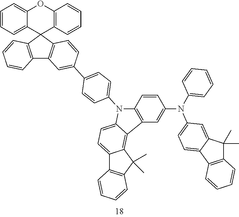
C1=CC=C2C(=C1)OC1=C(C23C2=C(C4=C3C=CC(C3=CC=C(N5C6=CC=C7C8=C(C(C)(C)C7=C6C6=C5C=CC(N(C5=CC=C7C(=C5)C(C)(C)C5=C7C=CC=C5)C5=CC=CC=C5)=C6)C=CC=C8)C=C3)=C4)C=CC=C2)C=CC=C1
